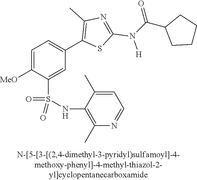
C1=C([MeO])C(S(NC2=C(C)N=CC=C2C)(=O)=O)=CC(C2=C(C)N=C(N([H])C(C3CCCC3)=O)S2)=C1
